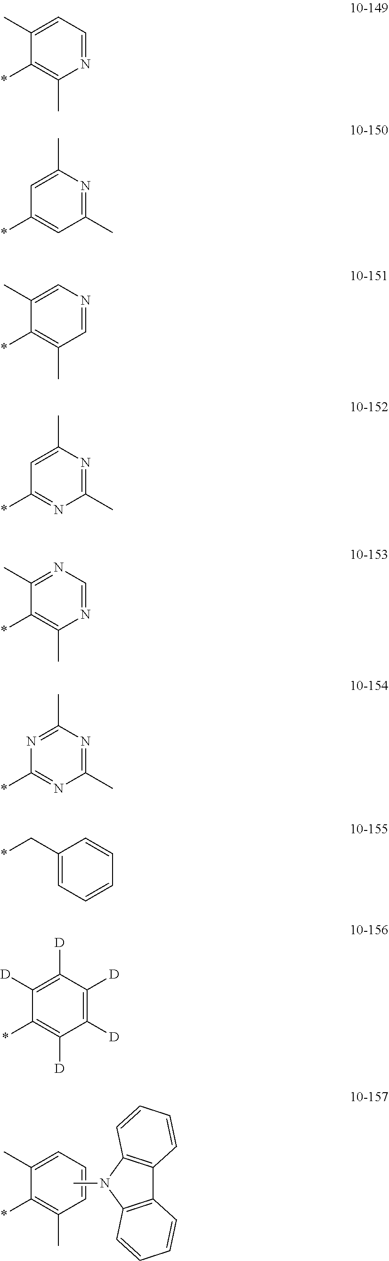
C12=C(N(C)C3=C1C=CC=C3)C=CC=C2.C1=CC=C(C)C(*)=C1C.N1=CC=C(C)C(*)=C1C.C1(C)=NC(C)=CC(*)=C1.C1=NC=C(C)C(*)=C1C.C1(C)=NC(C)=CC(*)=N1.N1=CN=C(C)C(*)=C1C.C1(C)=NC(C)=NC(*)=N1.C1(C*)=CC=CC=C1.C1([D])=C([D])C([D])=C([D])C(*)=C1[D]
